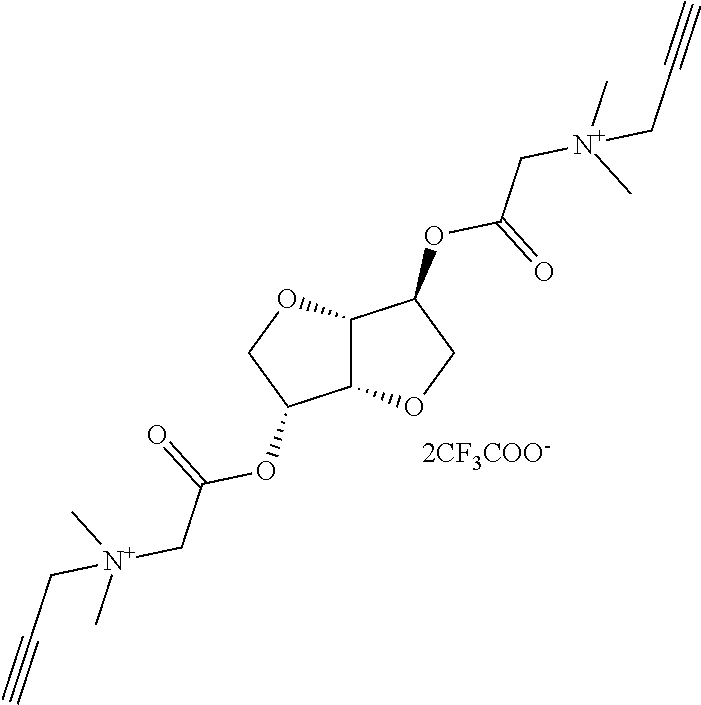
C12C(OCC1OC(=O)C[N+](C)(C)CC#C)C(OC(=O)C[N+](C)(C)CC#C)CO2
